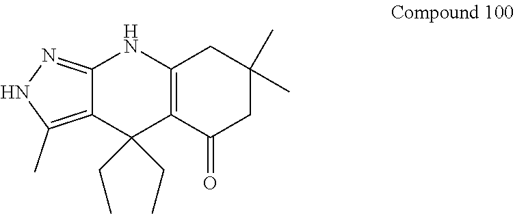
C12=C(C(=O)CC(C)(C)C1)C(CC)(CC)C1=C(C)NN=C1N2
